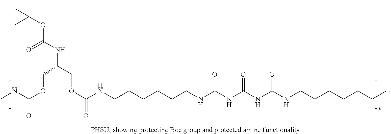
CNC(OCC(NC(OC(C)(C)C)=O)COC(=O)NCCCCCCNC(NC(NC(NCCCCCCC)=O)=O)=O)=O
